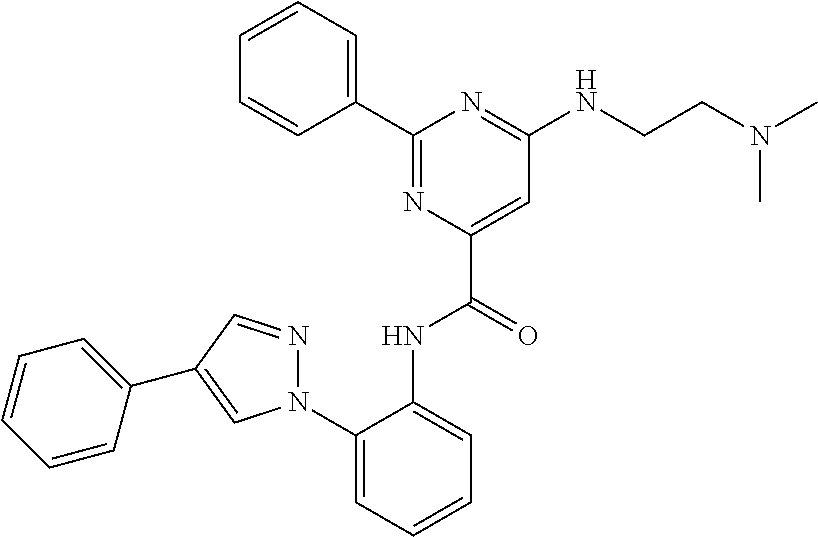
C1(NCCN(C)C)=NC(C2=CC=CC=C2)=NC(C(NC2=CC=CC=C2N2N=CC(C3=CC=CC=C3)=C2)=O)=C1
